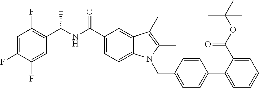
C1=C(F)C(F)=CC(C(NC(C2=CC=C3C(=C2)C(C)=C(C)N3CC2=CC=C(C3=CC=CC=C3C(OC(C)(C)C)=O)C=C2)=O)C)=C1F
